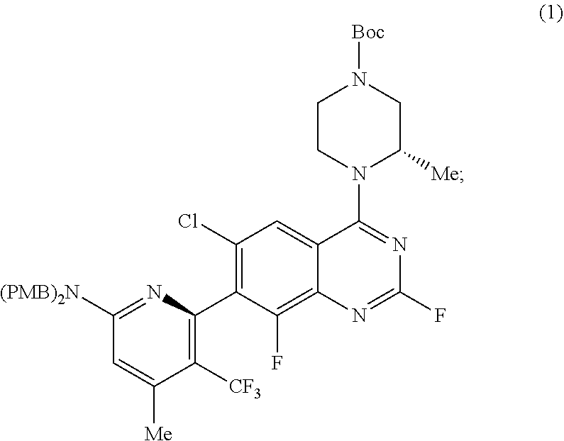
C12=CC(Cl)=C(C3=C([CF3])C([Me])=CC([(PMB)2N])=N3)C(F)=C1N=C(F)N=C2N1C([Me])CN([Boc])CC1
